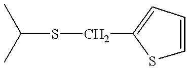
C(SCC1=CC=CS1)(C)C
